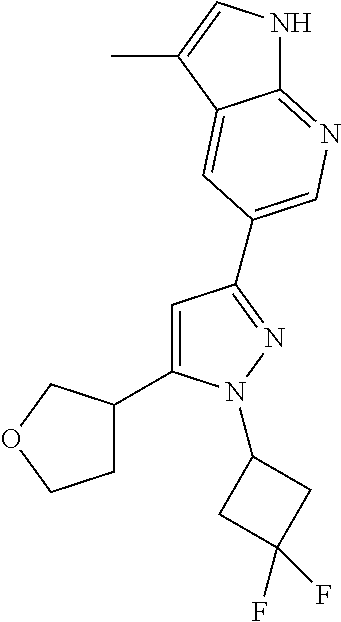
C1C(C2=CC(C3=CN=C4NC=C(C)C4=C3)=NN2C2CC(F)(F)C2)COC1
